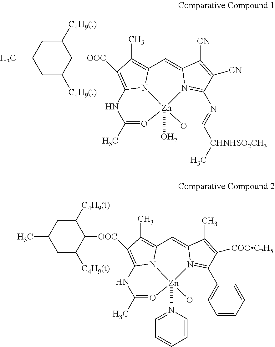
N1C2=C([OOC]C3C([C4H9(t)])CC(C)CC3[C4H9(t)])C(C)=C3N2[Zn]2(O)(N4=C(C([CN])=C([CN])C4=C3)N=C([CHNHSO2CH3]C)O2)O=C1C.N1C2=C([OOC]C3C([C4H9(t)])CC(C)CC3[C4H9(t)])C(C)=C3N2[Zn]2(N4=CC=CC=C4)(N4=C(C([COOC2H5])=C(C)C4=C3)C3=C(O2)C=CC=C3)O=C1C
